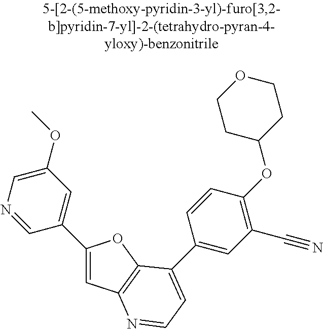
C1(C2=CC(OC)=CN=C2)=CC2=C(O1)C(C1=CC(C#N)=C(OC3CCOCC3)C=C1)=CC=N2
